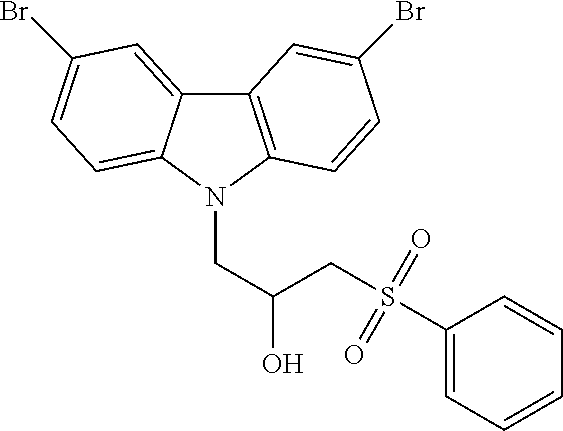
C12=CC(Br)=CC=C1N(CC(O)CS(C1=CC=CC=C1)(=O)=O)C1=C2C=C(Br)C=C1
